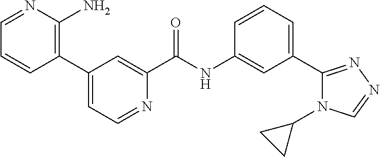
C1=CC(C2=CC=NC(C(NC3=CC(C4=NN=CN4C4CC4)=CC=C3)=O)=C2)=C(N)N=C1
